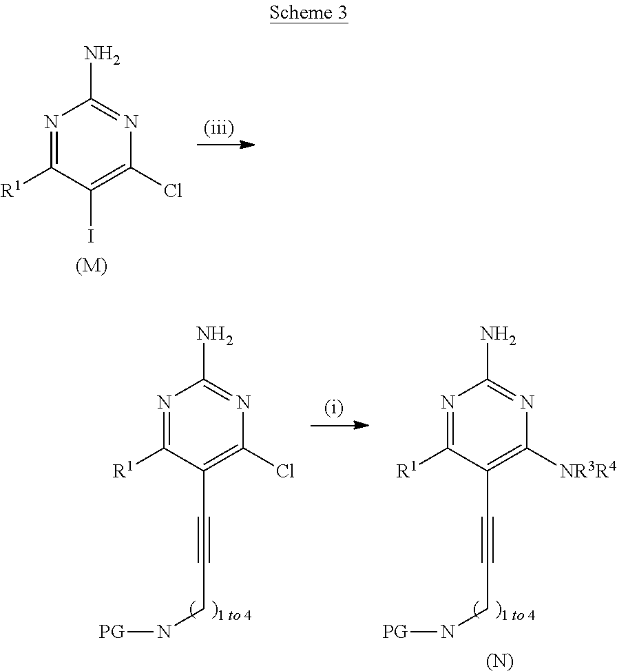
N1=C([R1])C(C#CCN[PG])=C(Cl)N=C1N.N1=C([R1])C(C#CCN[PG])=C([NR3R4])N=C1N.[(N)].N1=C([R1])C(I)=C(Cl)N=C1N.[(M)]
